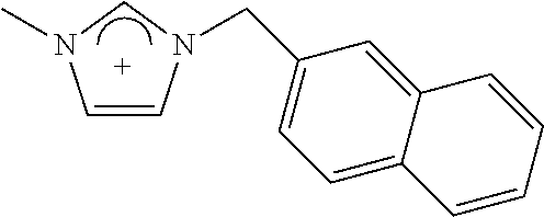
C1=CN(CC2=CC=C3C(=C2)C=CC=C3)CN1C
